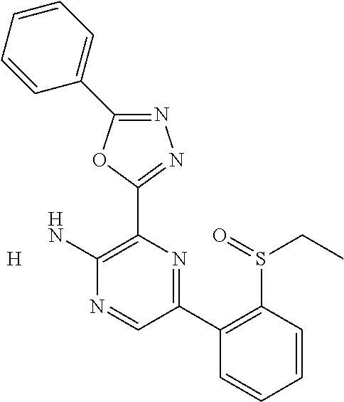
[H].N1=C(C2=CC=CC=C2)OC(C2=C(N)N=CC(C3=C(S(CC)=O)C=CC=C3)=N2)=N1
